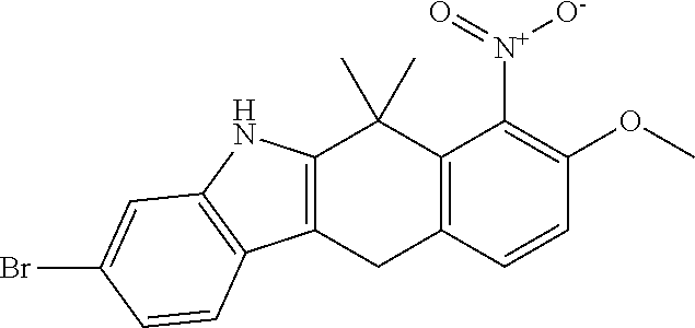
C12=C(NC3=C1C=CC(Br)=C3)C(C)(C)C1=C(C2)C=CC(OC)=C1[N+](=O)[O-]
